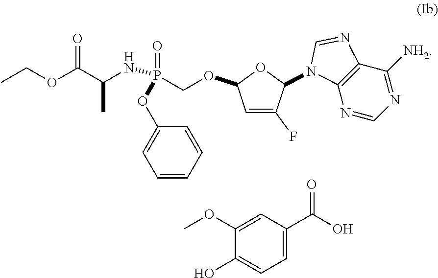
C1=C(F)C(N2C3=C(C([NH2])=NC=N3)N=C2)OC1OCP(=O)(OC1=CC=CC=C1)NC(C)C(OCC)=O.C1(OC)=CC(C(O)=O)=CC=C1O
